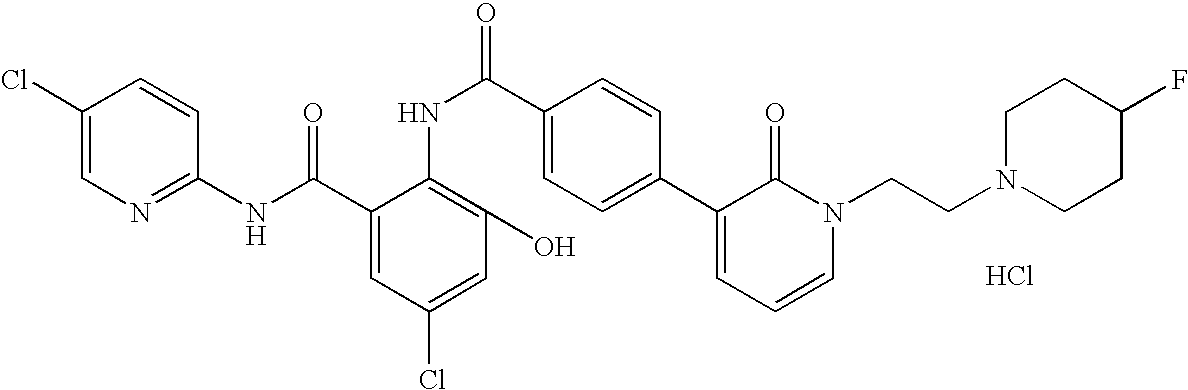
C1(NC(C2=CC(Cl)=CC(O)=C2NC(C2=CC=C(C3=CC=CN(CCN4CCC(F)CC4)C3=O)C=C2)=O)=O)=NC=C(Cl)C=C1.Cl
